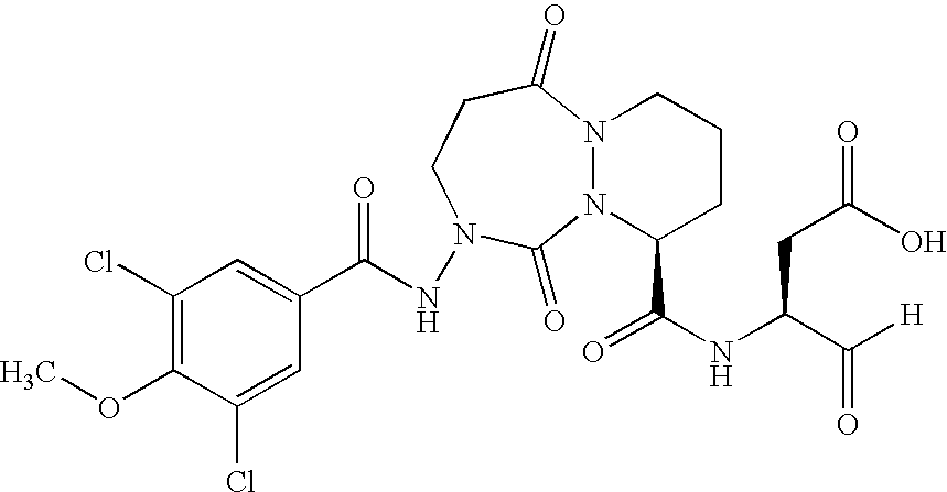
C1(C(NN2CCC(=O)N3N(C(C(NC(C([H])=O)CC(=O)O)=O)CCC3)C2=O)=O)=CC(Cl)=C(OC)C(Cl)=C1
